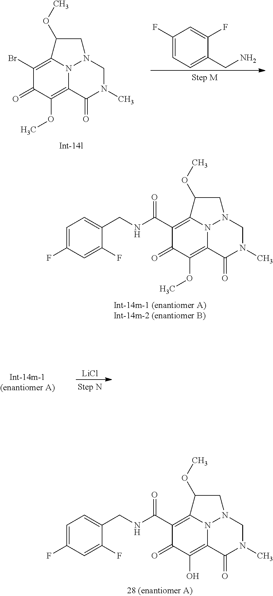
C1(C(=O)NCC2=CC=C(F)C=C2F)=C2N3C(=C(OC)C1=O)C(=O)N(C)CN3CC2OC.C1(Br)=C2N3C(=C(OC)C1=O)C(=O)N(C)CN3CC2OC.C1=C(F)C=C(F)C(CN)=C1.[LiCl].C1(C(=O)NCC2=CC=C(F)C=C2F)=C2N3C(=C(O)C1=O)C(=O)N(C)CN3CC2OC
